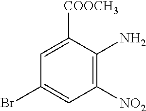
C1=C([COOCH3])C(N)=C([NO2])C=C1Br
